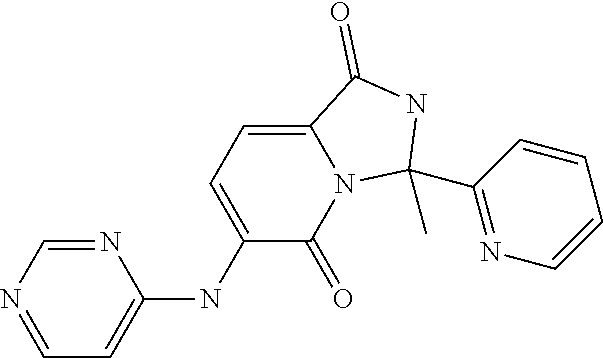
N1=CN=CC=C1NC1=CC=C2N(C1=O)C(C)(C1=NC=CC=C1)NC2=O
